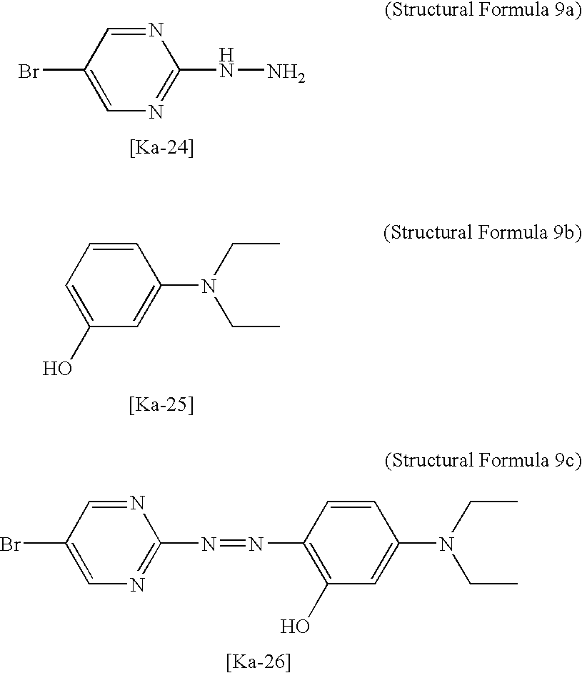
C1=C(Br)C=NC(NN)=N1.C1=C(O)C=C(N(CC)CC)C=C1.C1(N=NC2=NC=C(Br)C=N2)=C(O)C=C(N(CC)CC)C=C1
